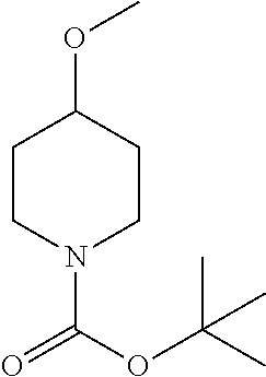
C1CN(C(=O)OC(C)(C)C)CCC1OC
